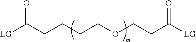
C(CCCCOCCC([LG])=O)(=O)[LG]
